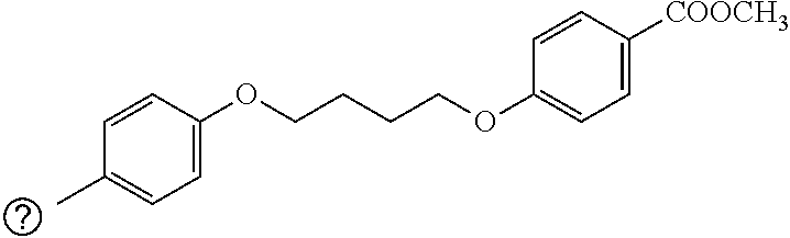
C1(OCCCCOC2=CC=C(C)C=C2)=CC=C([COOCH3])C=C1
